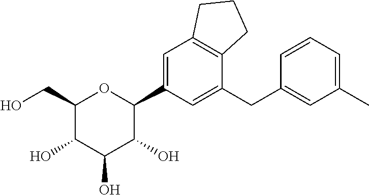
C1(CO)C(O)C(O)C(O)C(C2=CC3=C(C(CC4=CC(C)=CC=C4)=C2)CCC3)O1
